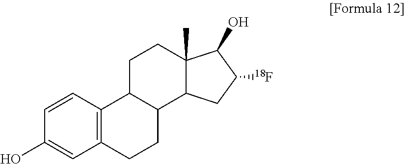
C1=CC2=C(C=C1O)CCC1C2CCC2(C)C1CC([18F])C2O
